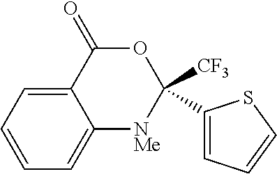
C1=CC=C2C(=C1)[NMe]C([CF3])(C1=CC=CS1)OC2=O
